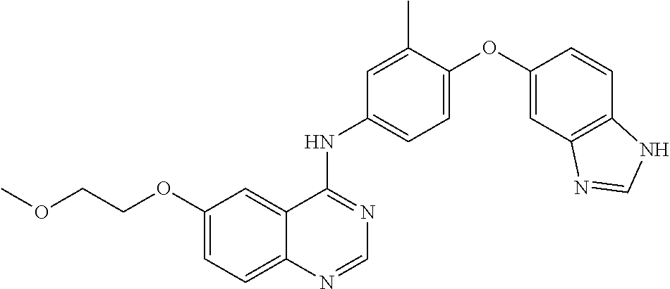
C1=C(OCCOC)C=C2C(=C1)N=CN=C2NC1=CC=C(OC2=CC3=C(C=C2)NC=N3)C(C)=C1
